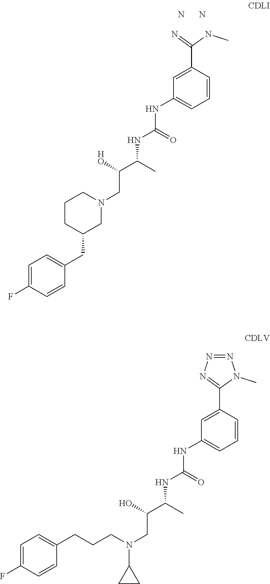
N(CC(C(C)NC(=O)NC1=CC=CC(C2=NN=NN2C)=C1)O)(CCCC1=CC=C(F)C=C1)C1CC1.N.N.N1(CC(C(C)NC(=O)NC2=CC=CC(C(NC)=N)=C2)[HO])CCCC(CC2=CC=C(F)C=C2)C1
